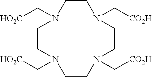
C1CN(C[CO2H])CCN(C[CO2H])CCN(C[HO2C])CCN1C[HO2C]
